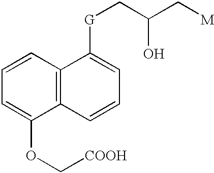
C1=CC=C(OC[COOH])C2=C1C([G]CC(C[M])O)=CC=C2
